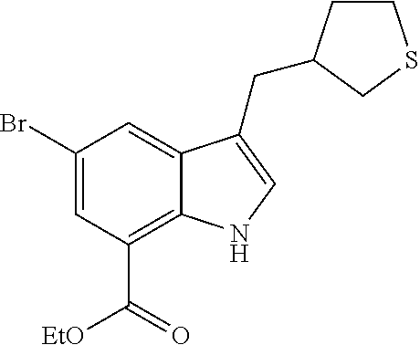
C1(Br)=CC(C(=O)[EtO])=C2C(=C1)C(CC1CCSC1)=CN2
